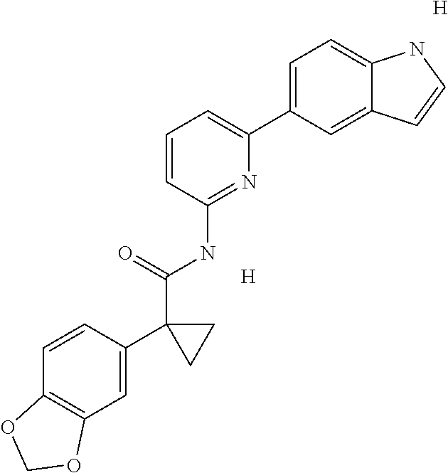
C1=C(C2=CC=CC(NC(=O)C3(C4=CC5=C(C=C4)OCO5)CC3)=N2)C=C2C(=C1)NC=C2.[H].[H]
